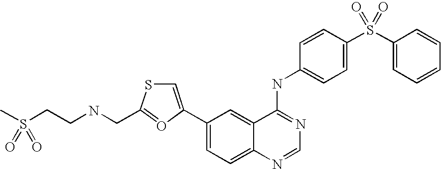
C1=NC2=CC=C(C3=CSC(CNCCS(C)(=O)=O)=O3)C=C2C(NC2=CC=C(S(C3=CC=CC=C3)(=O)=O)C=C2)=N1
